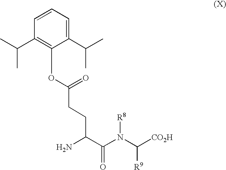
C1(C(C)C)=C(OC(CCC(C(=O)N(C([CO2H])[R9])[R8])N)=O)C(C(C)C)=CC=C1
